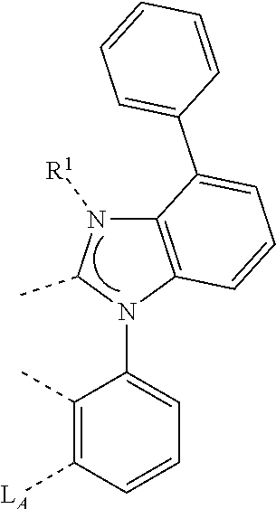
C1(C)=C([LA])C=CC=C1N1C(C)N([R1])C2=C1C=CC=C2C1=CC=CC=C1
